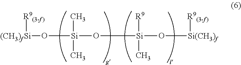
[(CH3)fSi](O[Si](C)(C)O[Si](O[Si(CH3)f][R9(3-f)])([R9])C)[R9(3-f)]
